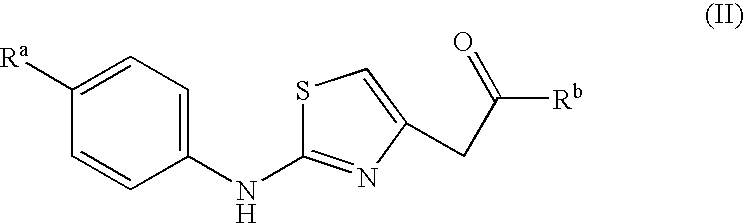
C1([Ra])=CC=C(NC2=NC(CC([Rb])=O)=CS2)C=C1
